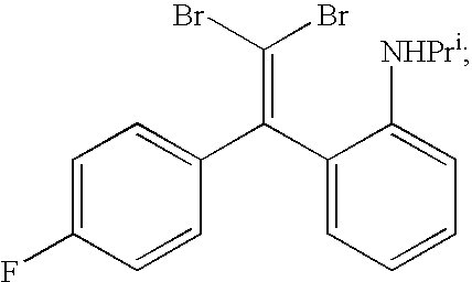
C1=C(F)C=CC(C(C2=CC=CC=C2[NHPri])=C(Br)Br)=C1
